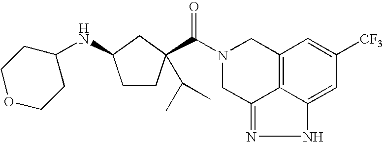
C1COCCC1NC1CC(C(N2CC3=C4C(=NNC4=CC([CF3])=C3)C2)=O)(C(C)C)CC1
